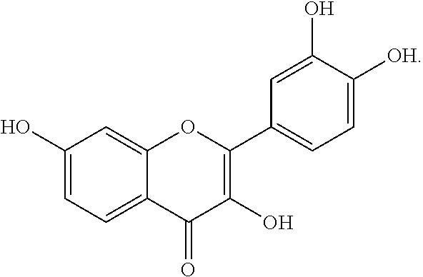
C1(O)=CC=C2C(=C1)OC(C1=CC=C([OH])C(O)=C1)=C(O)C2=O
